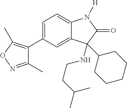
C1(C)=NOC(C)=C1C1=CC=C2C(=C1)C(NCCC(C)C)(C1CCCCC1)C(=O)N2[H]
